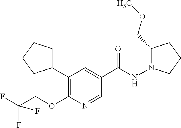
C1(C2CCCC2)=C(OCC(F)(F)F)N=CC(C(NN2C(COC)CCC2)=O)=C1
